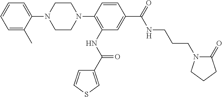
C1=CC=C(C)C(N2CCN(C3=C(NC(C4=CSC=C4)=O)C=C(C(NCCCN4C(=O)CCC4)=O)C=C3)CC2)=C1
